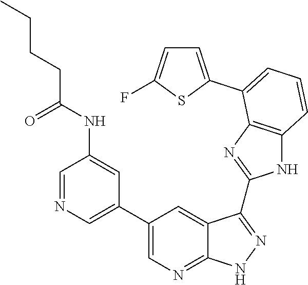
C1=NC=C(C2=CN=C3C(=C2)C(C2=NC4=C(N2)C=CC=C4C2=CC=C(F)S2)=NN3)C=C1NC(CCCC)=O
